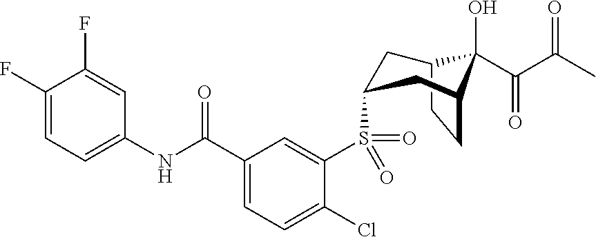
C1(F)=CC=C(NC(C2=CC=C(Cl)C(S(=O)(C3CC4CCC(C3)C4(O)C(C(=O)C)=O)=O)=C2)=O)C=C1F
